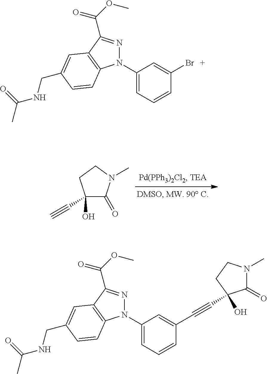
C1(O)(C#C)C(=O)N(C)CC1.N1(C2=CC=CC(Br)=C2)N=C(C(=O)OC)C2=C1C=CC(CNC(C)=O)=C2.N1(C2=CC=CC(C#CC3(O)C(=O)N(C)CC3)=C2)N=C(C(=O)OC)C2=C1C=CC(CNC(C)=O)=C2
